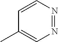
C1=C(C)C=CN=N1
